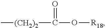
[(CH2)2](C(O[R18])=O)C
